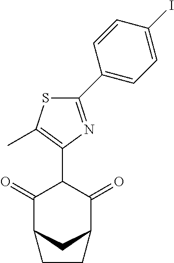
C1(=O)C2CC(C(=O)C1C1=C(C)SC(C3=CC=C(I)C=C3)=N1)CC2
